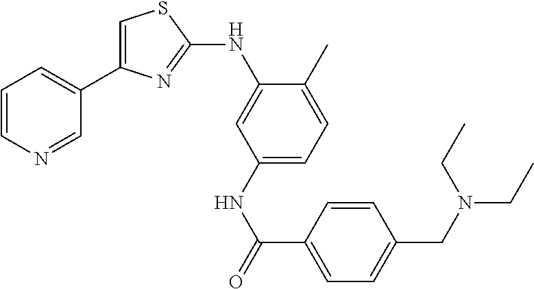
C1=CN=CC(C2=CSC(NC3=CC(NC(=O)C4=CC=C(CN(CC)CC)C=C4)=CC=C3C)=N2)=C1
